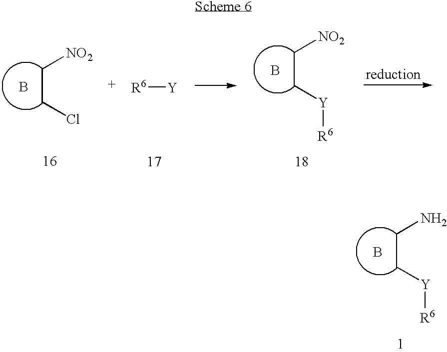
C(C[NO2])Cl.B.C(C[NO2])[Y][R6].B.[R6][Y].C(CN)[Y][R6].B
